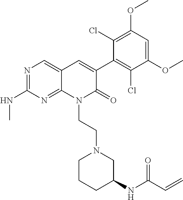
C1(NC)=NC=C2C(=N1)N(CCN1CCCC(NC(C=C)=O)C1)C(=O)C(C1=C(Cl)C(OC)=CC(OC)=C1Cl)=C2
